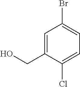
C1(Br)=CC=C(Cl)C(CO)=C1
